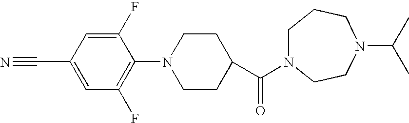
C1=C(C#N)C=C(F)C(N2CCC(C(=O)N3CCCN(C(C)C)CC3)CC2)=C1F
